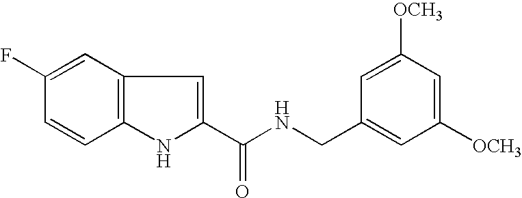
C1(C(NCC2=CC([OCH3])=CC([OCH3])=C2)=O)=CC2=C(N1)C=CC(F)=C2
